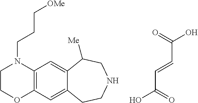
OC(=O)C=CC(O)=O.C1COC2=C(N1CCC[OMe])C=C1C(=C2)CCNCC1[Me]
